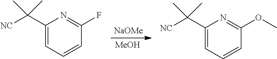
[NaOMe].[MeOH].N1=C(F)C=CC=C1C([NC])(C)C.N1=C(OC)C=CC=C1C([NC])(C)C
